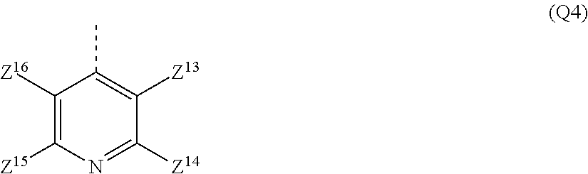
C1([Z16])=C([Z15])N=C([Z14])C([Z13])=C1C
